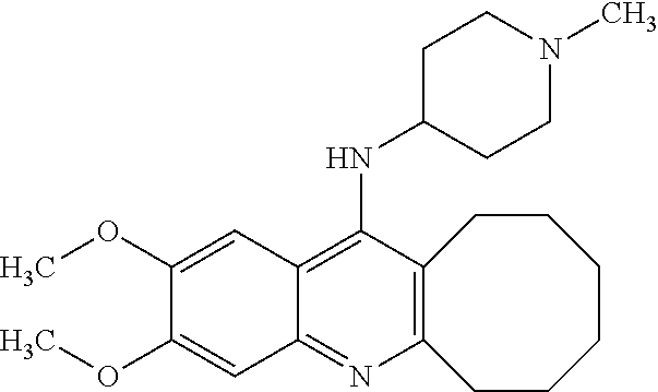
C12=C(C(NC3CCN(C)CC3)=C3C(=N1)C=C(OC)C(OC)=C3)CCCCCC2
